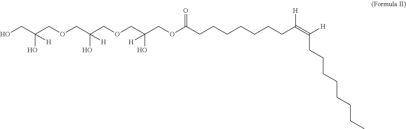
OCC(COCC(COCC(COC(CCCCCCCC(=C(CCCCCCCC)[H])[H])=O)(O)[H])(O)[H])(O)[H]
